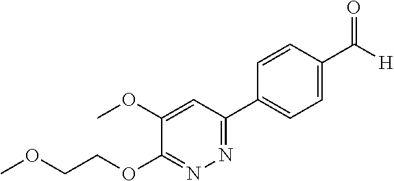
N1=C(C2=CC=C(C(=O)[H])C=C2)C=C(OC)C(OCCOC)=N1
